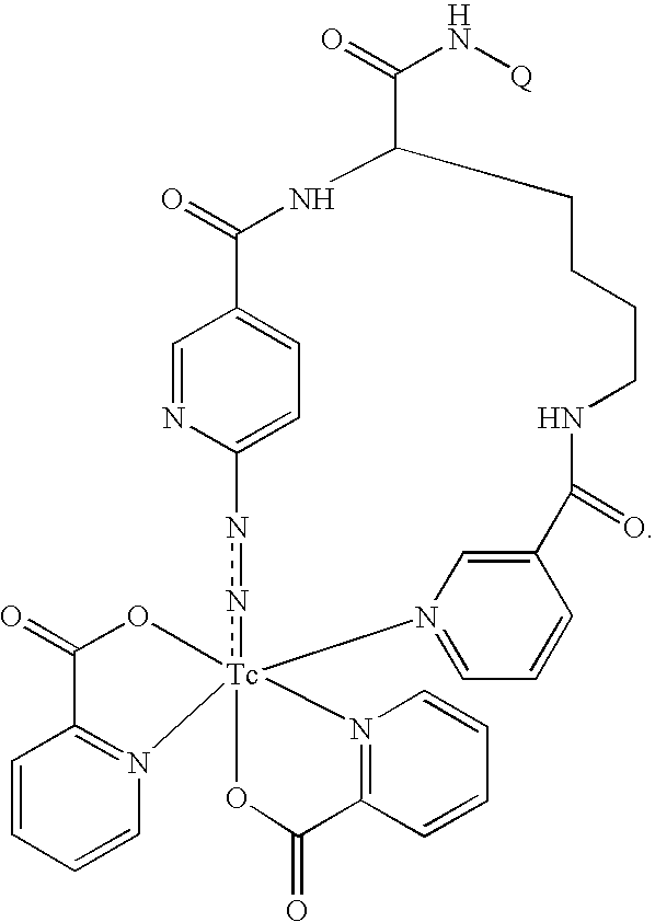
C1=NC2=CC=C1C(=O)NC(C(=O)N[Q])CCCCNC(=O)C1=CN(=CC=C1)[Tc]13(nn2)(OC(=O)C2=N1C=CC=C2)N1=C(C=CC=C1)C(=O)O3
